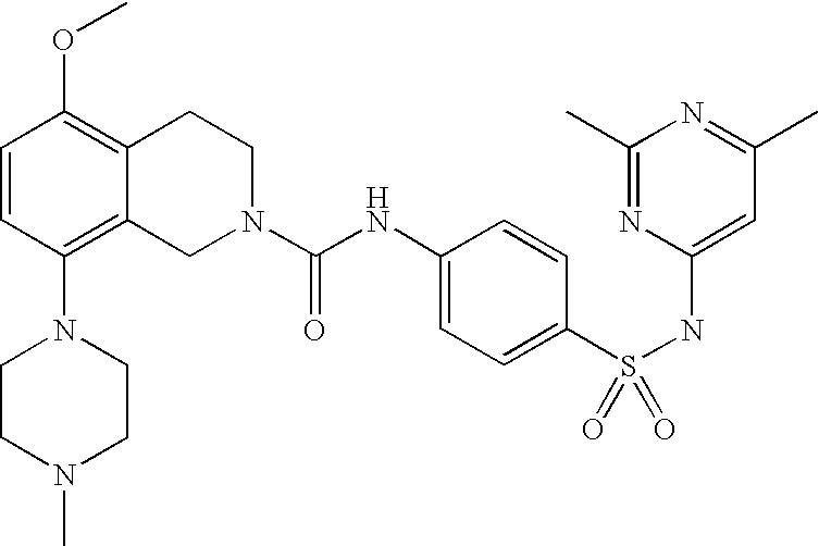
C1=CC(N2CCN(C)CC2)=C2C(=C1OC)CCN(C(NC1=CC=C(S(NC3=CC(C)=NC(C)=N3)(=O)=O)C=C1)=O)C2
